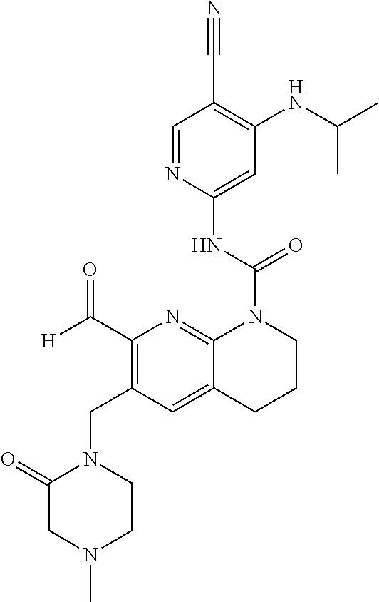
C1=NC(NC(=O)N2C3=NC(C([H])=O)=C(CN4CCN(C)CC4=O)C=C3CCC2)=CC(NC(C)C)=C1C#N
